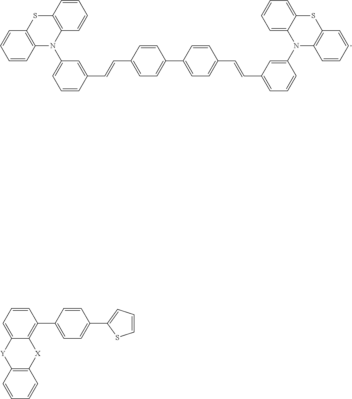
C1=CC2=C(C=C1)SC1=C(C=CC=C1)N2C1=CC=CC(C=CC2=CC=C(C3=CC=C(C=CC4=CC=CC(N5C6=C(C=CC=C6)SC6=CC=CC=C65)=C4)C=C3)C=C2)=C1.C1=C(C2=CC=CS2)C=CC(C2=C3C(=CC=C2)[Y]C2=C([X]3)C=CC=C2)=C1
